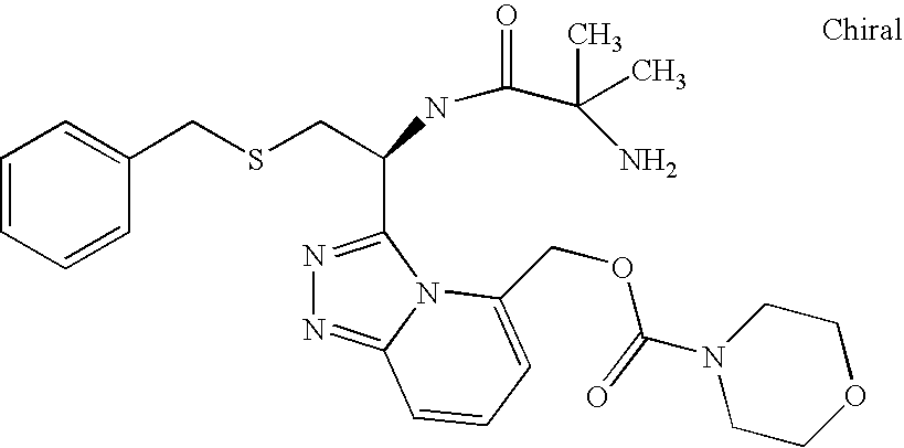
C1=CC=CC(CSCC(C2=NN=C3N2C(COC(N2CCOCC2)=O)=CC=C3)NC(C(N)(C)C)=O)=C1
